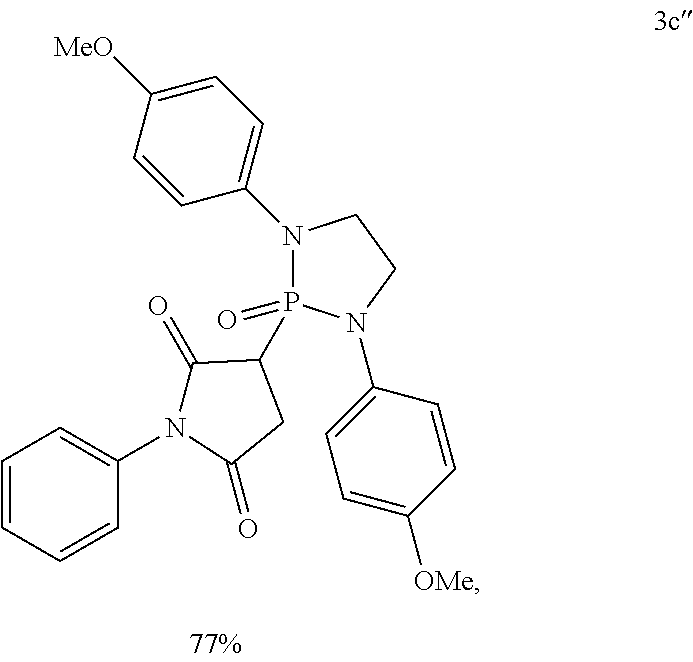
C1=CC=CC(N2C(=O)C(P3(=O)N(C4=CC=C([MeO])C=C4)CCN3C3=CC=C([OMe])C=C3)CC2=O)=C1
